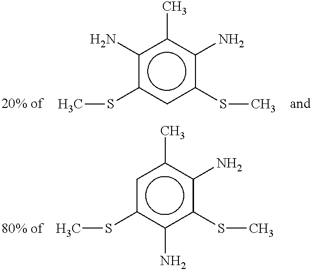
c1c(SC)c(N)c(SC)c(N)c1C.c1(N)c(SC)cc(SC)c(N)c1C
